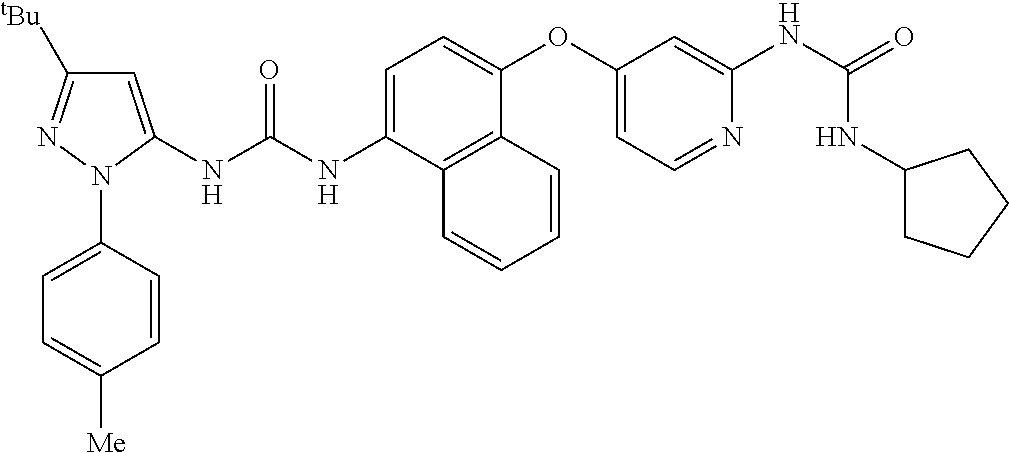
C1=C(NC(NC2=CC([tBu])=NN2C2=CC=C([Me])C=C2)=O)C2=C(C(OC3=CC=NC(NC(=O)NC4CCCC4)=C3)=C1)C=CC=C2
